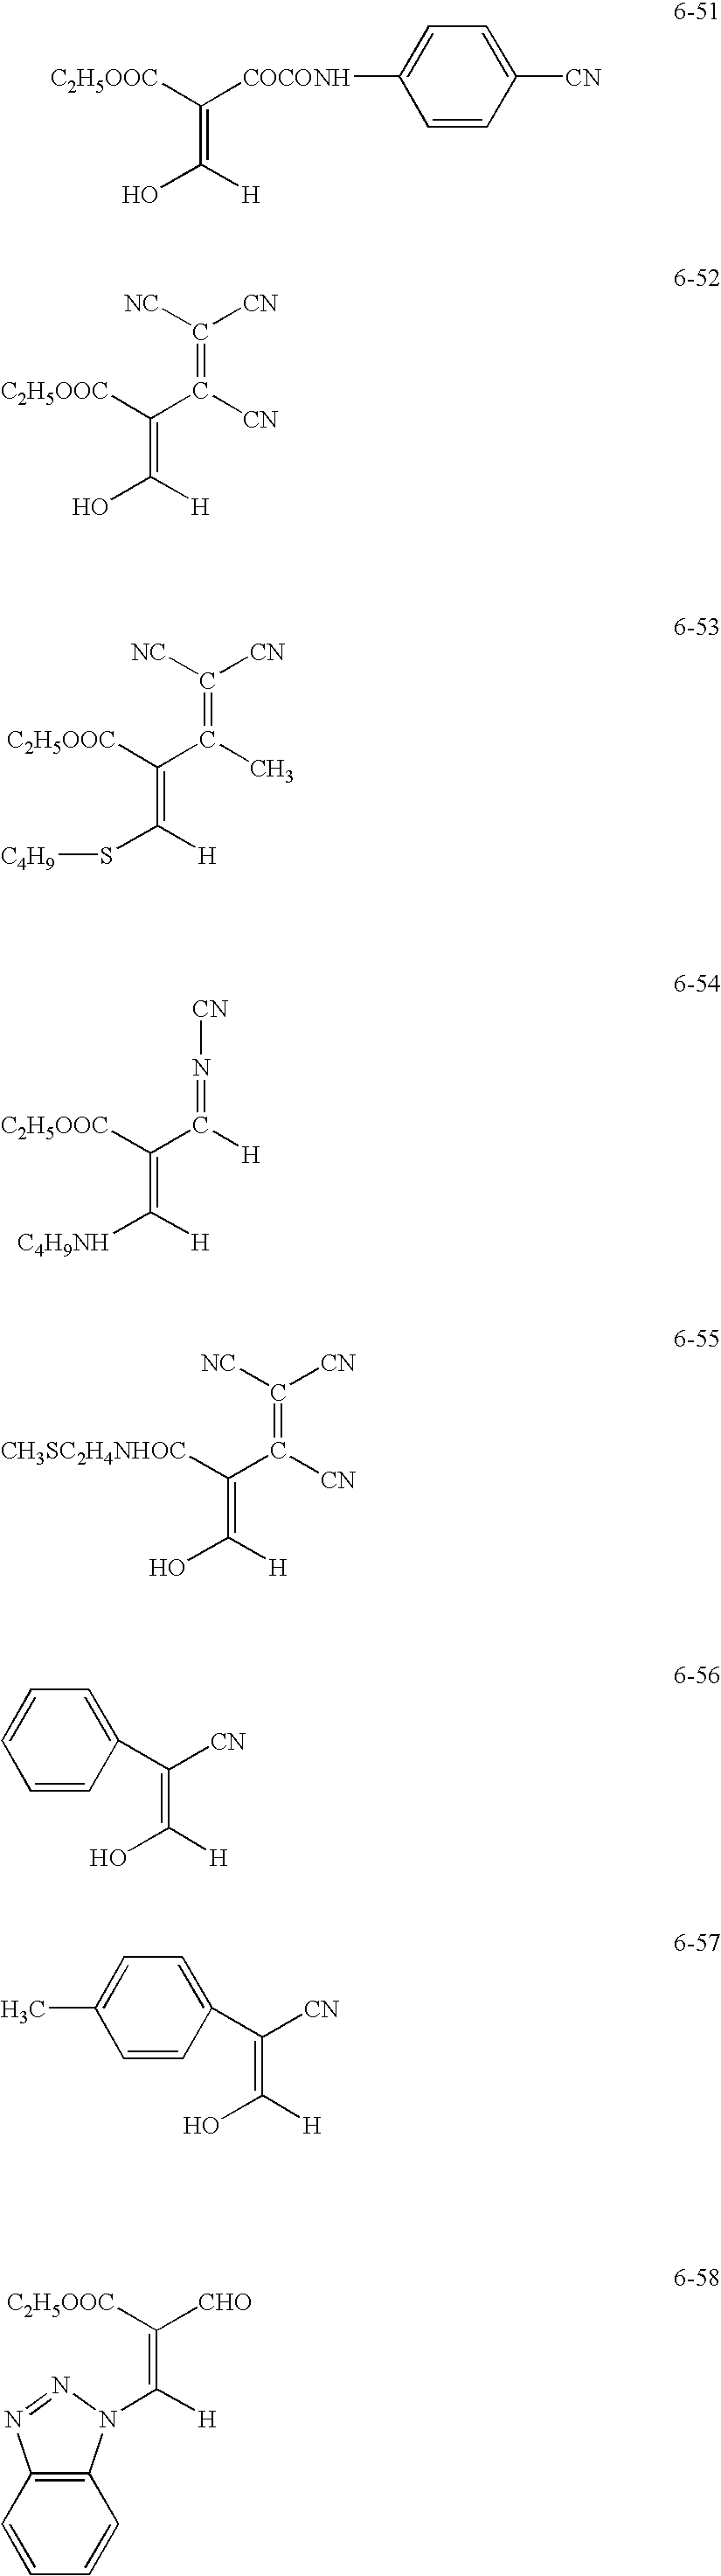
OC(=C(C(=C([NC])[CN])[CN])[C2H5OOC])[H].OC(=C([COCONH]C1=CC=C([CN])C=C1)[C2H5OOC])[H].S(C(=C(C(=C([NC])[CN])C)[C2H5OOC])[H])[C4H9].[C4H9NH]C(=C(C(=N[CN])[H])[C2H5OOC])[H].OC(=C(C(=C([CN])[NC])[CN])[CH3SC2H4NHOC])[H].OC(=C([CN])C1=CC=CC=C1)[H].OC(=C([CN])C1=CC=C(C)C=C1)[H].C(=C([CHO])[C2H5OOC])([H])N1C2=C(C=CC=C2)N=N1
